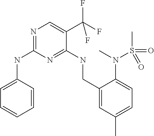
N1=C(NC2=CC=CC=C2)N=C(NCC2=CC(C)=CC=C2N(S(C)(=O)=O)C)C(C(F)(F)F)=C1
